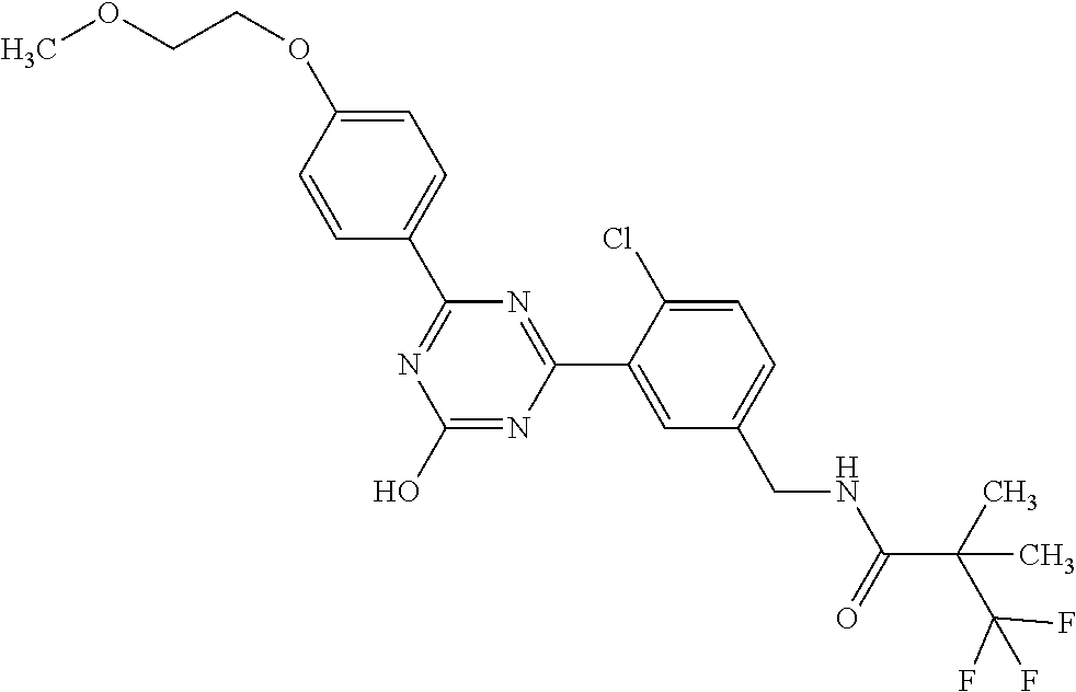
C1(C2=NC(O)=NC(C3=CC(CNC(C(C(F)(F)F)(C)C)=O)=CC=C3Cl)=N2)=CC=C(OCCOC)C=C1
